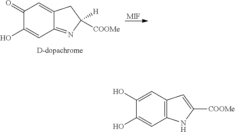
C1(O)=CC2=C(C=C1O)NC([COOMe])=C2.C1(=O)C(O)=CC2=NC([H])([COOMe])CC2=C1.[MIF]
